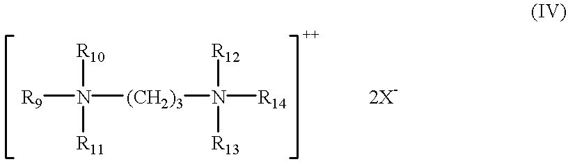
[R9]N([R10])([R11])[(CH2)3]N([R12])([R14])[R13].[2X-]
